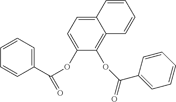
C12=CC=C(OC(C3=CC=CC=C3)=O)C(OC(C3=CC=CC=C3)=O)=C1C=CC=C2
